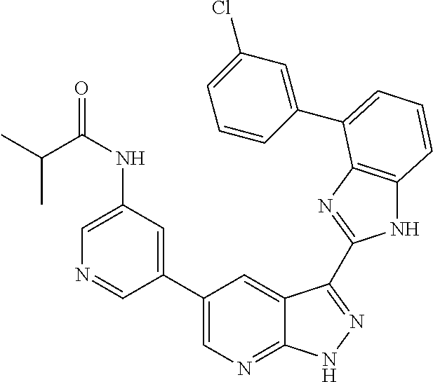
C1(C2=CN=C3C(=C2)C(C2=NC4=C(N2)C=CC=C4C2=CC(Cl)=CC=C2)=NN3)=CC(NC(C(C)C)=O)=CN=C1
